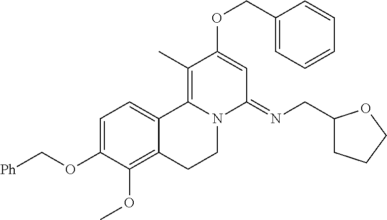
C1=C(OC[Ph])C(OC)=C2C(=C1)C1=C(C)C(OCC3=CC=CC=C3)=CC(=NCC3CCCO3)N1CC2
